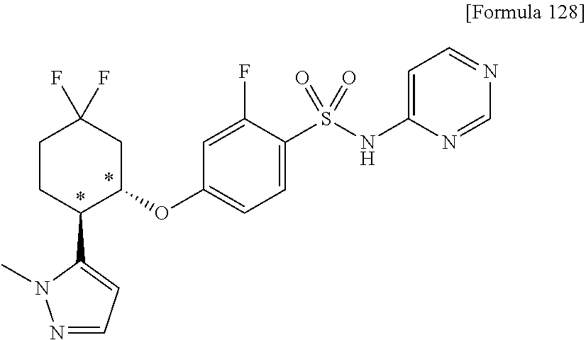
C1(OC2=CC=C(S(NC3=CC=NC=N3)(=O)=O)C(F)=C2)CC(F)(F)CCC1C1=CC=NN1C
